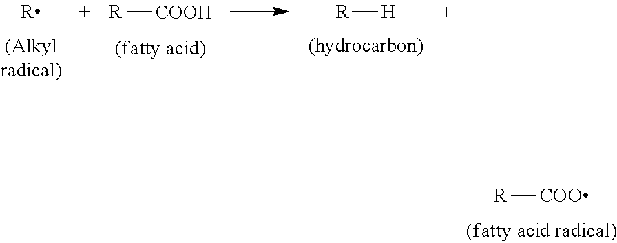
[R].[R][COOH].[R][H].[R][COO]
